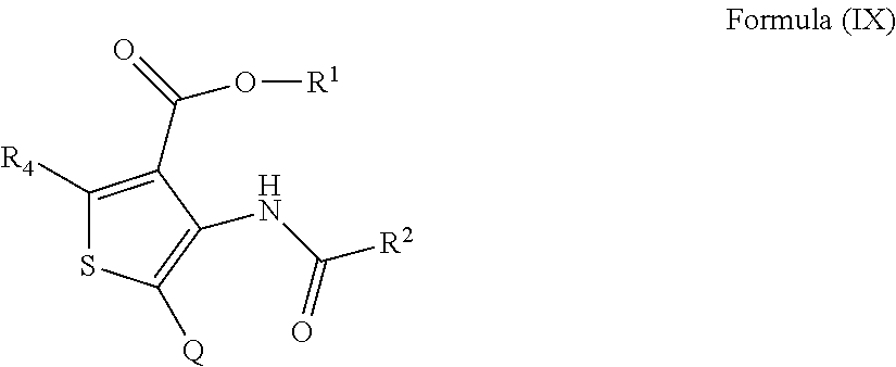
C1([R4])=C(C(=O)O[R1])C(NC([R2])=O)=C([Q])S1
